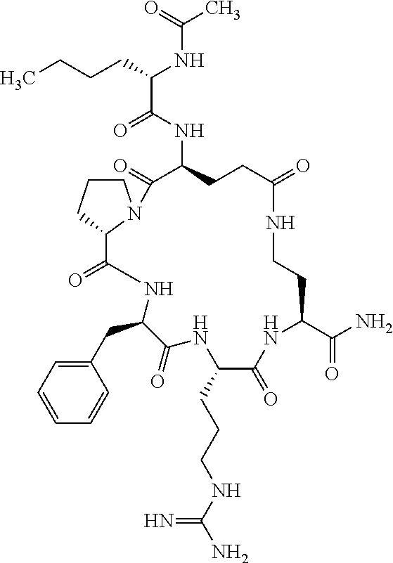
C1(=O)NC(CC2=CC=CC=C2)C(=O)NC(CCCNC(N)=N)C(=O)NC(C(N)=O)CCNC(=O)CCC(NC(C(CCCC)NC(C)=O)=O)C(=O)N2CCCC12
